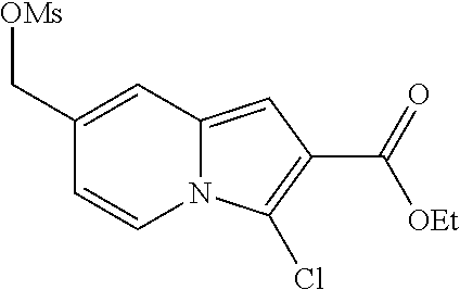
C1(C[OMs])=CC2=CC(C(=O)[OEt])=C(Cl)N2C=C1
